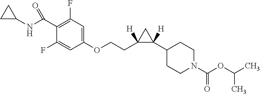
C1(C2([H])CC2(CCOC2=CC(F)=C(C(NC3CC3)=O)C(F)=C2)[H])CCN(C(OC(C)C)=O)CC1
